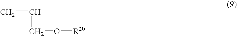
C=CCO[R20]
